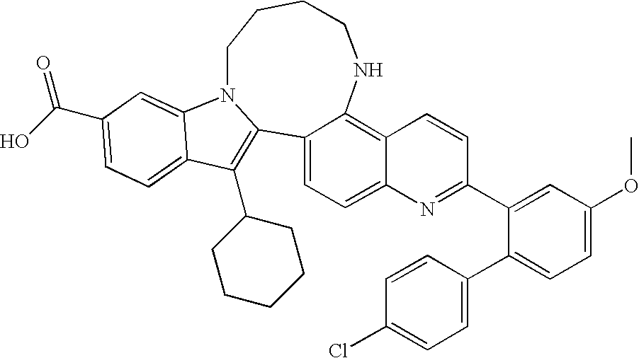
C12=C(C3CCCCC3)C3=CC=C(C(O)=O)C=C3N1CCCCNC1=C3C(=CC=C21)N=C(C1=CC(OC)=CC=C1C1=CC=C(Cl)C=C1)C=C3
